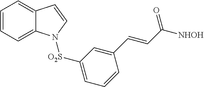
C1=CC=C2C(=C1)C=CN2[O2S]C1=CC=CC(C=CC([NHOH])=O)=C1
